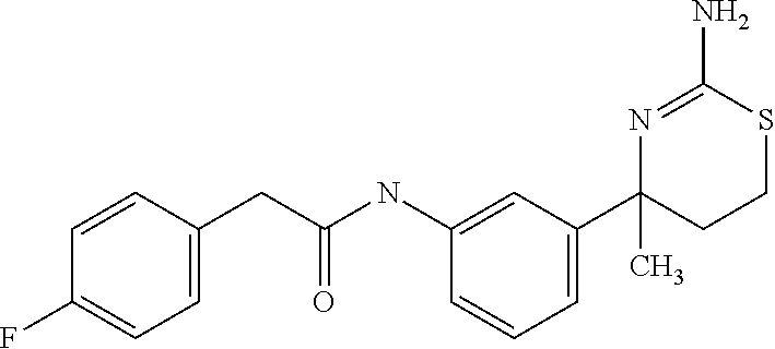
C1=CC(CC(NC2=CC(C3(C)CCSC(N)=N3)=CC=C2)=O)=CC=C1F
